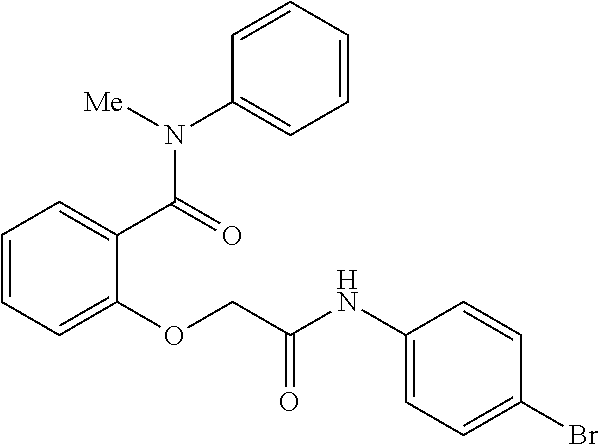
C1=CC=C(OCC(NC2=CC=C(Br)C=C2)=O)C(C(=O)N(C2=CC=CC=C2)[Me])=C1
